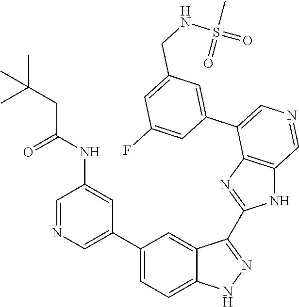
C1(C2=CN=CC(NC(CC(C)(C)C)=O)=C2)=CC=C2C(=C1)C(C1=NC3=C(N1)C=NC=C3C1=CC(CNS(=O)(C)=O)=CC(F)=C1)=NN2
